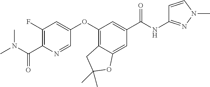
C1(F)=C(C(=O)N(C)C)N=CC(OC2=C3C(=CC(C(NC4=NN(C)C=C4)=O)=C2)OC(C)(C)C3)=C1
